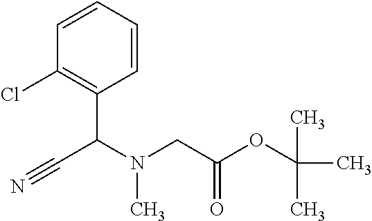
C1=CC=CC(C(N(CC(OC(C)(C)C)=O)C)C#N)=C1Cl
